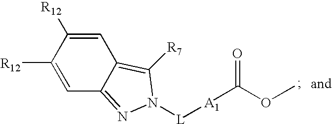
C12=NN([L][A1]C(OC)=O)C([R7])=C1C=C([R12])C([R12])=C2
